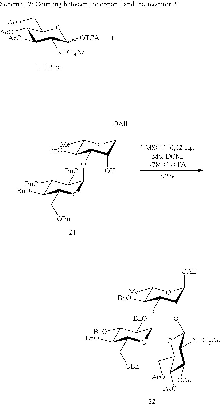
C1([Me])C([BnO])C(OC2OC(C[OBn])C([BnO])C([BnO])C2[BnO])C(OC2OC(C[AcO])C([AcO])C([OAc])C2[NHCl3Ac])C([OAll])O1.C1([AcO])C([AcO])C([NHCl3Ac])C([OTCA])OC1C[AcO].C1([Me])C([BnO])C(OC2OC(C[OBn])C([BnO])C([BnO])C2[BnO])C(O)C([OAll])O1
